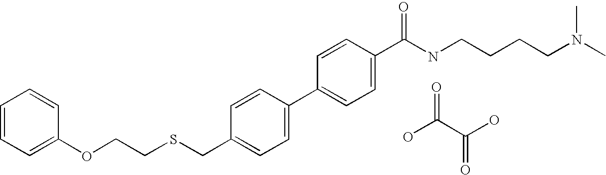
OC(C(O)=O)=O.C1=CC=C(OCCSCC2=CC=C(C3=CC=C(C(NCCCCN(C)C)=O)C=C3)C=C2)C=C1
